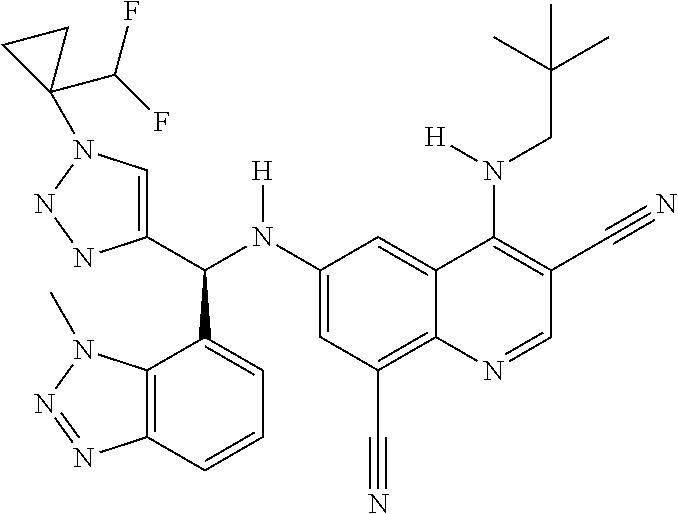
C1(N(C(C2=CN(C3(C(F)F)CC3)NN2)C2=CC=CC3=C2N(C)N=N3)[H])=CC(C#N)=C2C(=C1)C(N(CC(C)(C)C)[H])=C(C#N)C=N2
